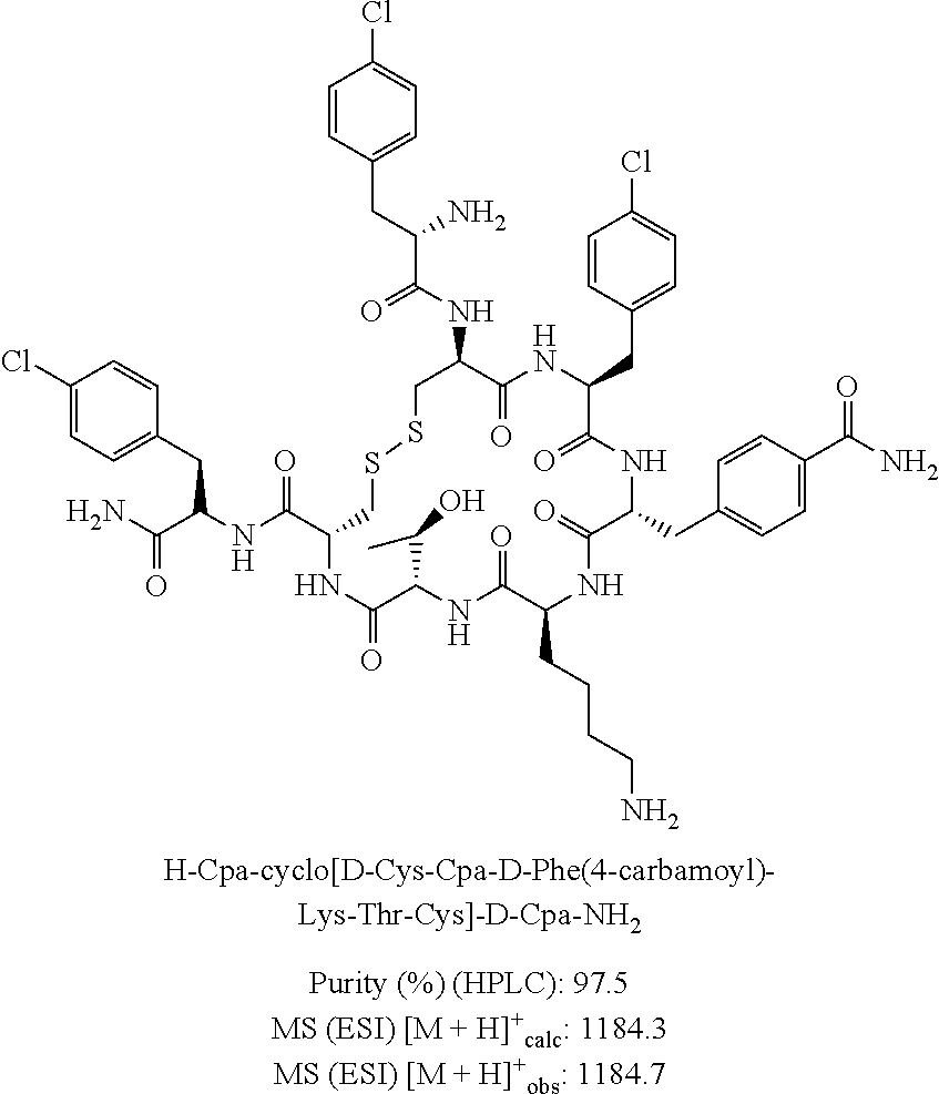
C1=CC(CC(C(NC2C(=O)NC(CC3=CC=C(Cl)C=C3)C(=O)NC(CC3=CC=C(C(N)=O)C=C3)C(=O)NC(CCCCN)C(=O)NC(C(C)O)C(=O)NC(C(=O)NC(CC3=CC=C(Cl)C=C3)C(=O)N)CSSC2)=O)N)=CC=C1Cl
